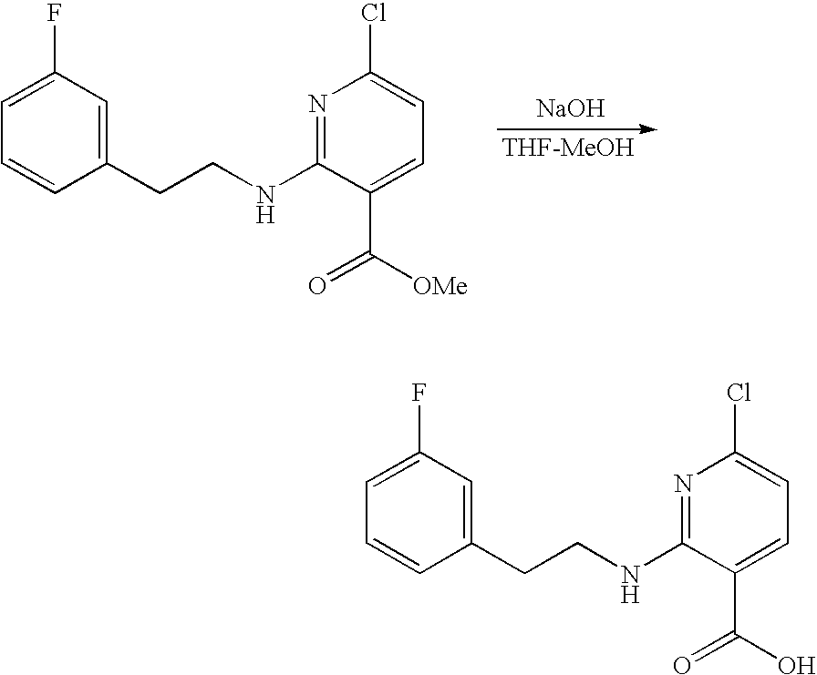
C1(CCNC2=NC(Cl)=CC=C2C([OMe])=O)=CC(F)=CC=C1.[NaOH].C1(CCNC2=NC(Cl)=CC=C2C(O)=O)=CC(F)=CC=C1
